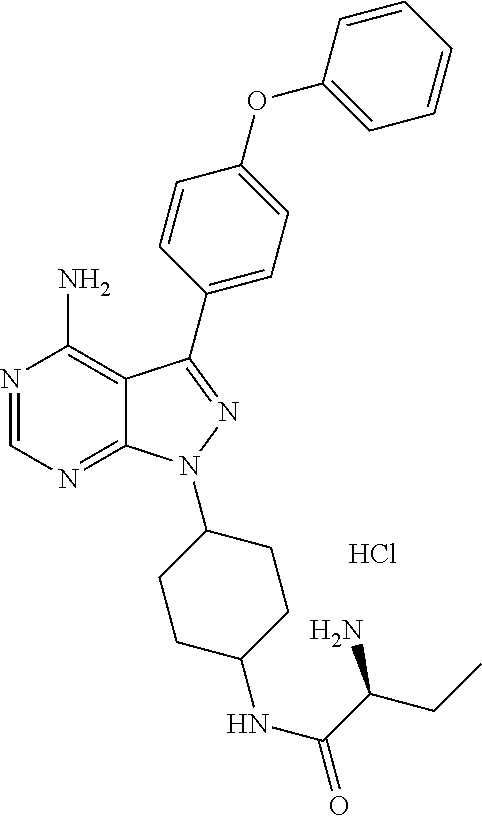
N1=CN=C2C(=C1N)C(C1=CC=C(OC3=CC=CC=C3)C=C1)=NN2C1CCC(NC(=O)C(CC)N)CC1.Cl
